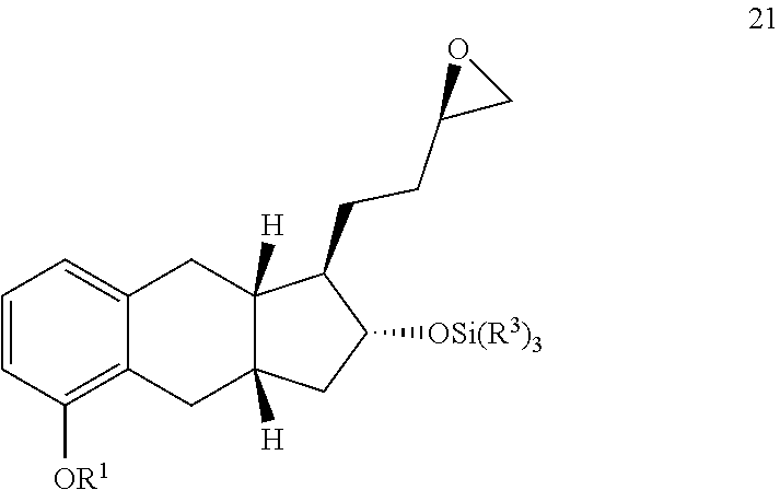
C1=CC([OR1])=C2C(=C1)CC1([H])C([H])(C2)CC([OSi(R3)3])C1CCC1CO1
